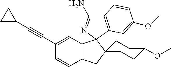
C1(C#CC2CC2)=CC2=C(C=C1)CC1(CCC(OC)CC1)C21N=C(N)C2=C1C=C(OC)C=C2
